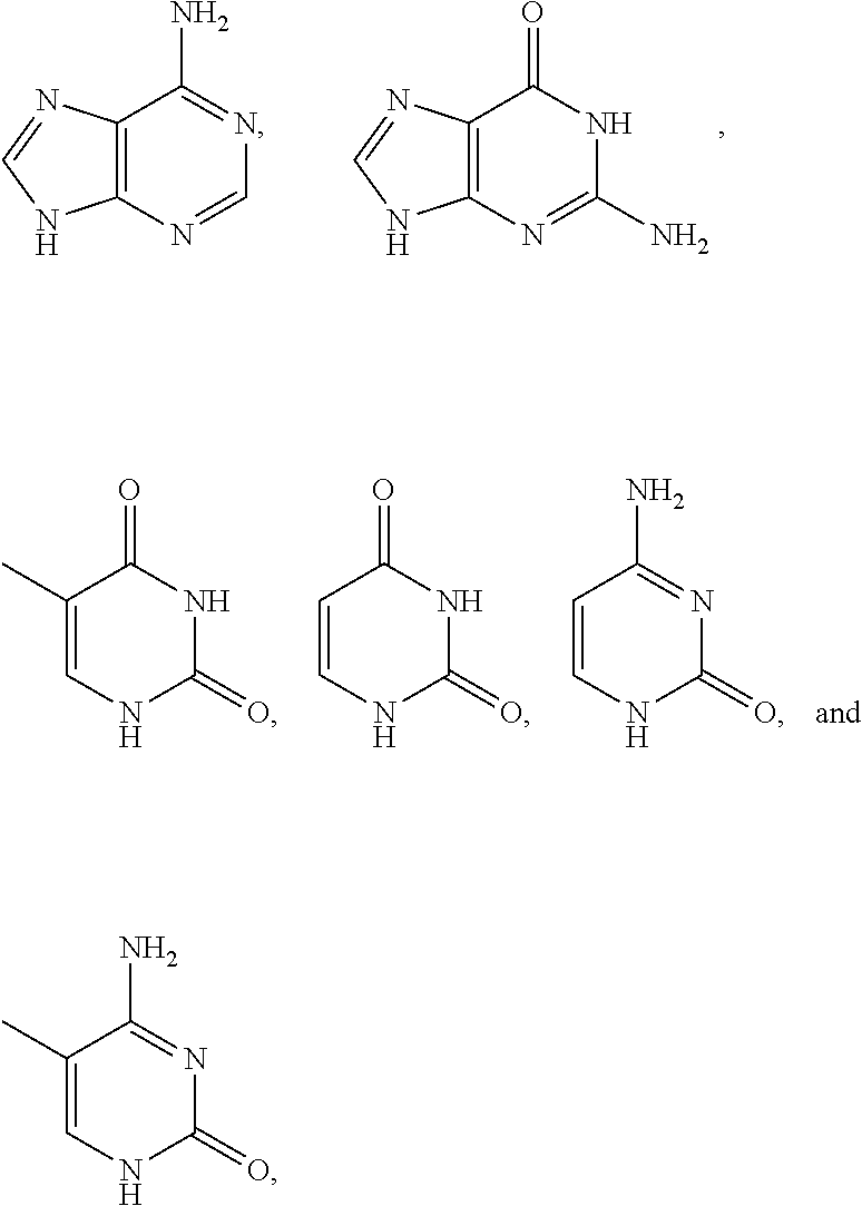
C12=C(N=CN1)C(N)=NC=N2.C12=C(N=CN1)C(=O)NC(N)=N2.C1(C)=CNC(=O)NC1=O.C1=CNC(=O)NC1=O.C1=CNC(=O)N=C1N.C1(C)=CNC(=O)N=C1N
